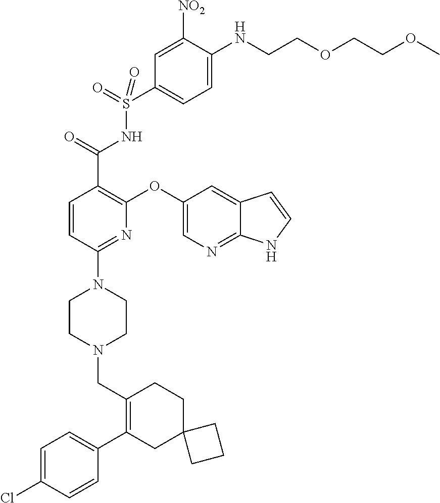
C1=C(Cl)C=CC(C2=C(CN3CCN(C4=NC(OC5=CN=C6C(=C5)C=CN6)=C(C(=O)NS(=O)(=O)C5=CC=C(NCCOCCOC)C([NO2])=C5)C=C4)CC3)CCC3(C2)CCC3)=C1
